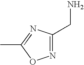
C1(CN)=NOC(C)=N1
